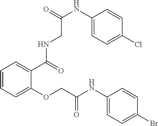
C1=CC=C(OCC(NC2=CC=C(Br)C=C2)=O)C(C(NCC(NC2=CC=C(Cl)C=C2)=O)=O)=C1
